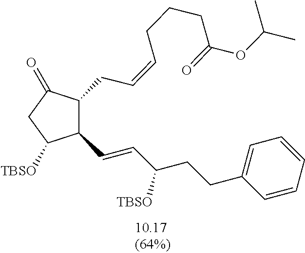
C1(C=CC(CCC2=CC=CC=C2)[TBSO])C([TBSO])CC(=O)C1CC=CCCCC(OC(C)C)=O
